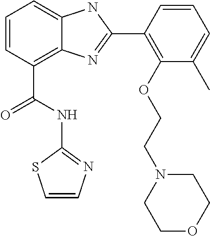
C1=CC(C(NC2=NC=CS2)=O)=C2C(=C1)NC(C1=C(OCCN3CCOCC3)C(C)=CC=C1)=N2
